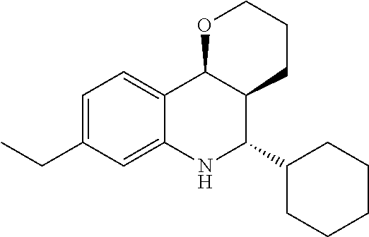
C12=CC=C(CC)C=C1NC(C1CCCCC1)C1C2OCCC1
